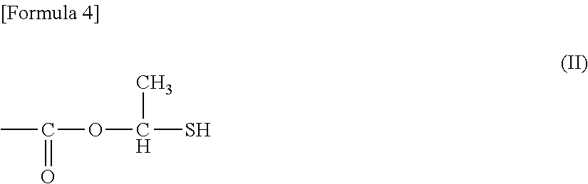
CC(OC(S)C)=O
